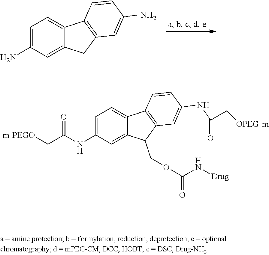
C1=C(N)C=C2C(=C1)C1=C(C2)C=C(N)C=C1.C1=C(NC(C[m-PEGO])=O)C=C2C(=C1)C1=C(C2COC(=O)N[Drug])C=C(NC(=O)C[OPEG-m])C=C1
